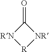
C1(=O)[RN][R][NR]1
